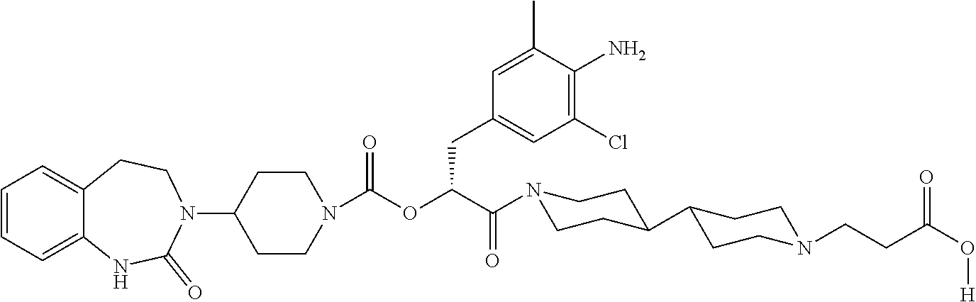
C1=CC=C2C(=C1)CCN(C1CCN(C(OC(CC3=CC(Cl)=C(N)C(C)=C3)C(=O)N3CCC(C4CCN(CCC(O[H])=O)CC4)CC3)=O)CC1)C(=O)N2
